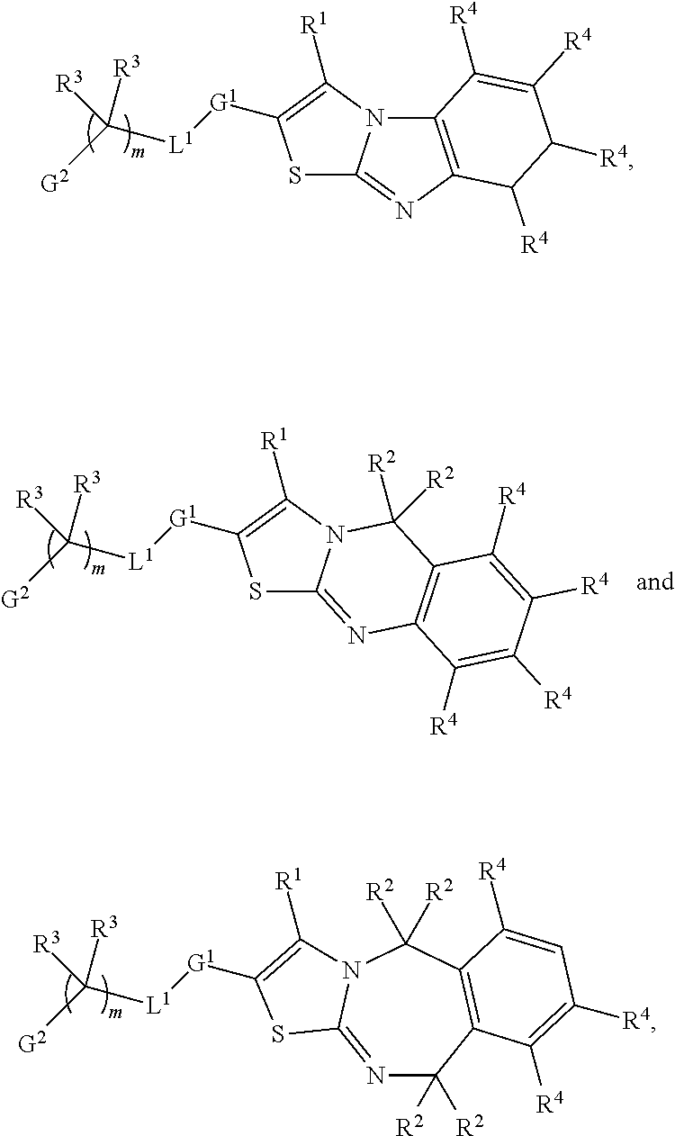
S1C2=NC3=C(N2C([R1])=C1[G1][L1]C([G2])([R3])[R3])C([R4])=C([R4])C([R4])C3[R4].S1C2=NC3=C(C([R2])([R2])N2C([R1])=C1[G1][L1]C([G2])([R3])[R3])C([R4])=C([R4])C([R4])=C3[R4].[G1]([L1]C([G2])([R3])[R3])C1=C([R1])N2C([R2])([R2])C3=C(C([R2])([R2])N=C2S1)C([R4])=C([R4])C=C3[R4]
